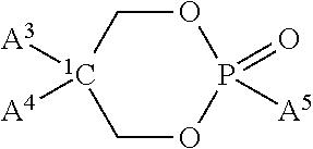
C1OP(=O)([A5])OC[1C]1([A3])[A4]
